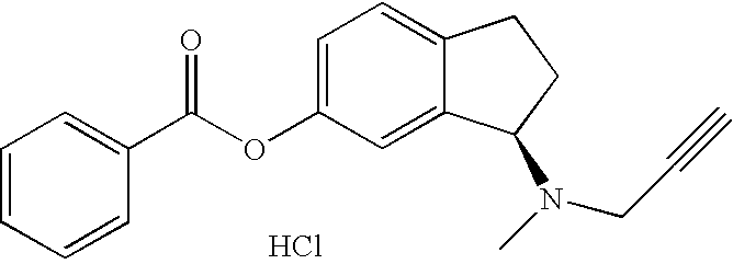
Cl.C1=C2C(=CC=C1OC(=O)C1=CC=CC=C1)CCC2N(C)CC#C
